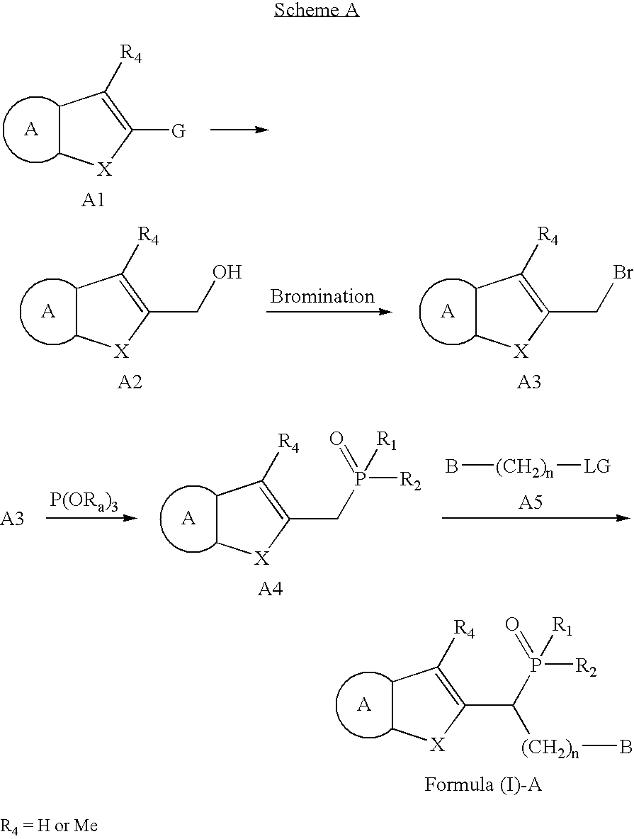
C1C[X]C(C(P([R2])(=O)[R1])[(CH2)n]B)=C1[R4].C1C[X]C([G])=C1[R4].C1C[X]C(CO)=C1[R4].C1C[X]C(CBr)=C1[R4].C1C[X]C(CP([R2])(=O)[R1])=C1[R4].[P(ORa)3].B[(CH2)n][LG]
